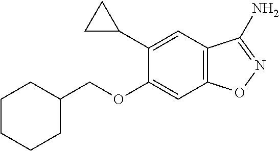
C1C(COC2=CC3=C(C=C2C2CC2)C(N)=NO3)CCCC1
